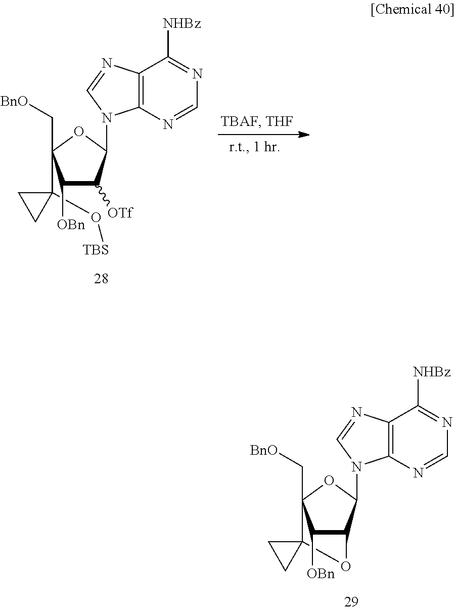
C1(C2(C[BnO])C([OBn])C([OTf])C(N3C4=C(C([NHBz])=NC=N4)N=C3)O2)(O[TBS])CC1.C12(C3(C[BnO])C([OBn])C(C(N4C5=C(C([NHBz])=NC=N5)N=C4)O3)O1)CC2
